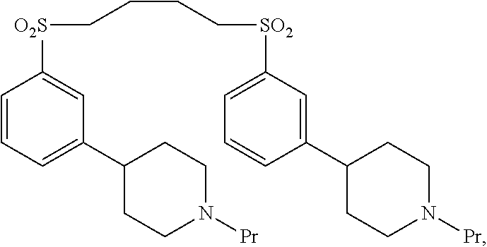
C1=CC=C(C2CCN([Pr])CC2)C=C1[O2S]CCCC[SO2]C1=CC=CC(C2CCN([Pr])CC2)=C1
